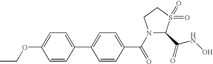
CCOC1=CC=C(C2=CC=C(C(N3C(C(=O)NO)S(=O)(=O)CC3)=O)C=C2)C=C1
